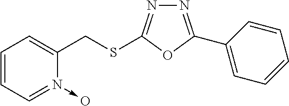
N1=C(C2=CC=CC=C2)OC(SCC2=CC=CC=N2->O)=N1
